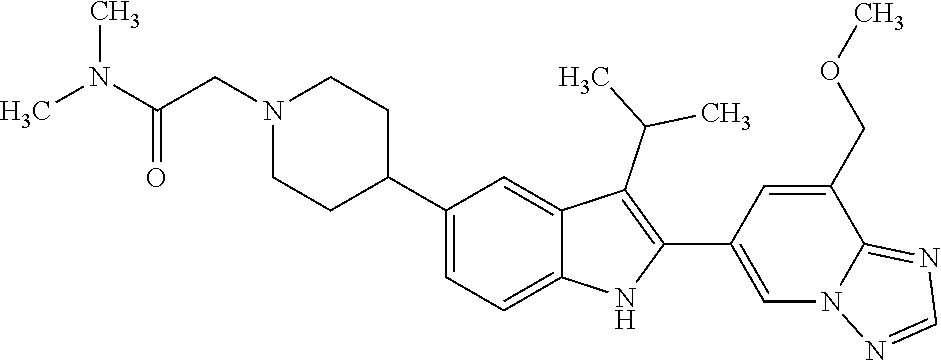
N1(CC(=O)N(C)C)CCC(C2=CC=C3C(=C2)C(C(C)C)=C(C2=CN4C(=NC=N4)C(COC)=C2)N3)CC1
